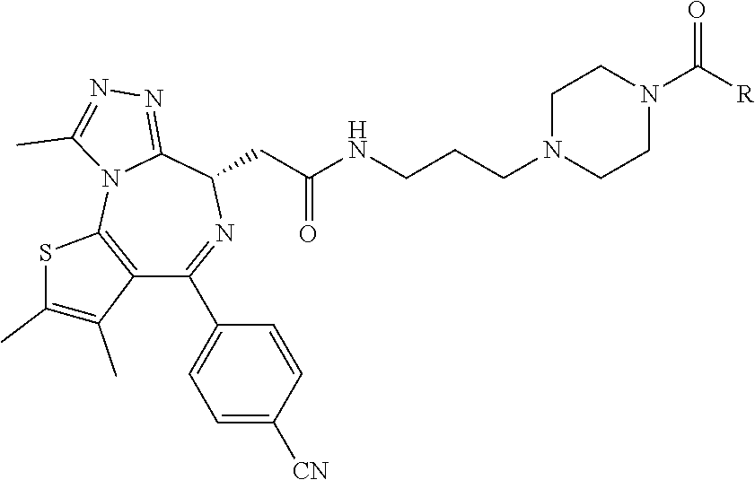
C1N(CCCNC(CC2N=C(C3=CC=C([CN])C=C3)C3=C(N4C2=NN=C4C)SC(C)=C3C)=O)CCN(C(=O)[R])C1
